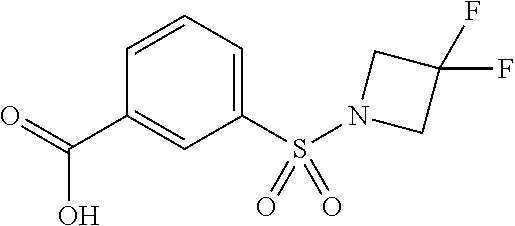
C1(S(N2CC(F)(F)C2)(=O)=O)=CC=CC(C(=O)O)=C1
